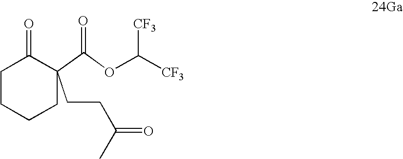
C(CC(=O)C)C1(C(OC([CF3])[CF3])=O)CCCCC1=O
